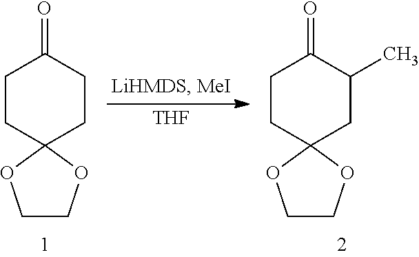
C1CC2(CC(C)C1=O)OCCO2.C1CC2(CCC1=O)OCCO2.[THF]
